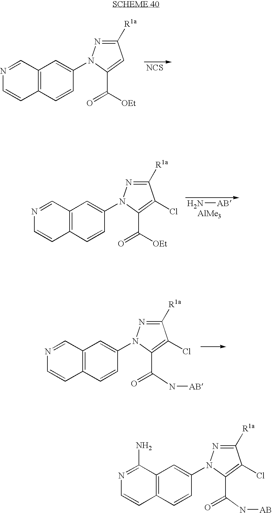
[NCS].C12=C(C=CC(N3C(C(=O)[OEt])=CC([R1a])=N3)=C1)C=CN=C2.[AlMe3].N[AB].C12=C(C=CC(N3C(C(=O)[OEt])=C(Cl)C([R1a])=N3)=C1)C=CN=C2.C12=C(C=CC(N3C(C(=O)N[AB])=C(Cl)C([R1a])=N3)=C1)C=CN=C2.C12=C(C=CC(N3C(C(=O)N[AB])=C(Cl)C([R1a])=N3)=C1)C=CN=C2N
